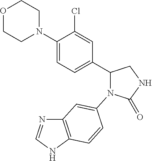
C12=C(NC=N1)C=CC(N1C(=O)NCC1C1=CC=C(N3CCOCC3)C(Cl)=C1)=C2
